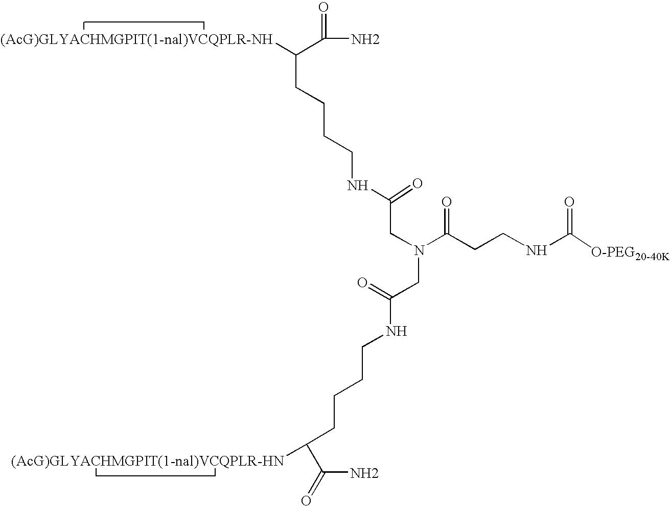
NC(=O)C([(AcG)GLYACHMGPIT(1-nal)VCQPLR-NH])CCCCNC(CN(C(=O)CCNC(=O)[O-PEG20-40K])CC(=O)NCCCCC(C(N)=O)[(AcG)GLYACHMGPIT(1-nal)VCQPLR-HN])=O
